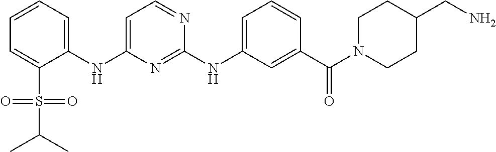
C1=C(S(C(C)C)(=O)=O)C(NC2=CC=NC(NC3=CC=CC(C(N4CCC(CN)CC4)=O)=C3)=N2)=CC=C1
